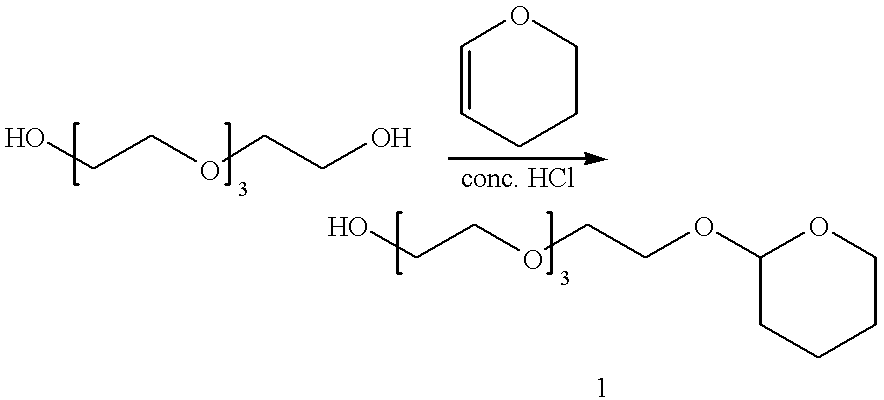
C(OCCO)CO.C1=CCCCO1.C(OCCOC1CCCCO1)CO
